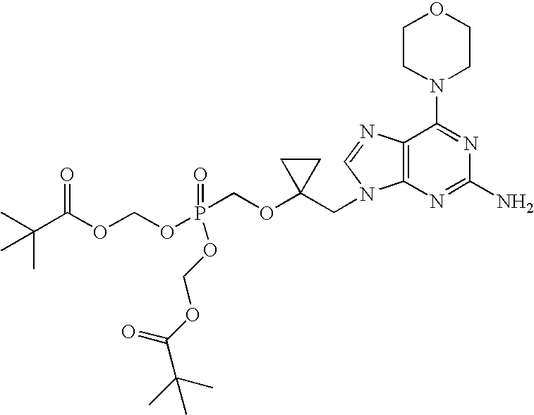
CC(C(OCOP(=O)(COC1(CN2C3=C(N=C2)C(N2CCOCC2)=NC(N)=N3)CC1)OCOC(C(C)(C)C)=O)=O)(C)C
